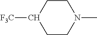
C1CN(C)CCC1[F3C]
